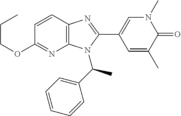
C12=C(C=CC(OCCC)=N1)N=C(C1=CN(C)C(=O)C(C)=C1)N2C(C1=CC=CC=C1)C
